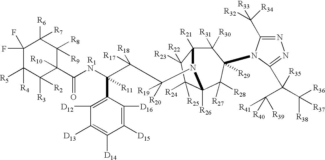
C1(F)(F)C([R5])([R4])C([R3])([R2])C([R10])(C([R1N]C(C(C([R20])([R19])N2C3([R21])C([R31])([R30])C([R29])(N4C(C([R32])([R33])[R34])=NN=C4C(C([R41])([R39])[R40])(C([R36])([R38])[R37])[R35])C([R27])([R28])C2([R26])C([R24])([R25])C3([R23])[R22])([R18])[R17])(C2=C([D12])C([D13])=C([D14])C([D15])=C2[D16])[R11])=O)C([R8])([R9])C1([R6])[R7]
